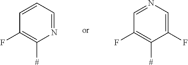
N1=CC=CC(F)=C1[#].C1(F)=CN=CC(F)=C1[#]
